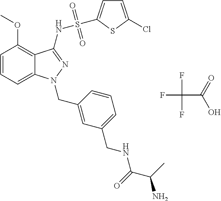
C1=CC=C2C(=C1OC)C(NS(=O)(=O)C1=CC=C(Cl)S1)=NN2CC1=CC(CNC(C(C)N)=O)=CC=C1.FC(C(=O)O)(F)F
